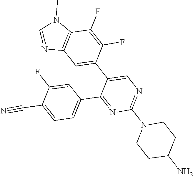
C1=C(F)C(C#N)=CC=C1C1=NC(N2CCC(N)CC2)=NC=C1C1=CC2=C(C(F)=C1F)N(C)C=N2
